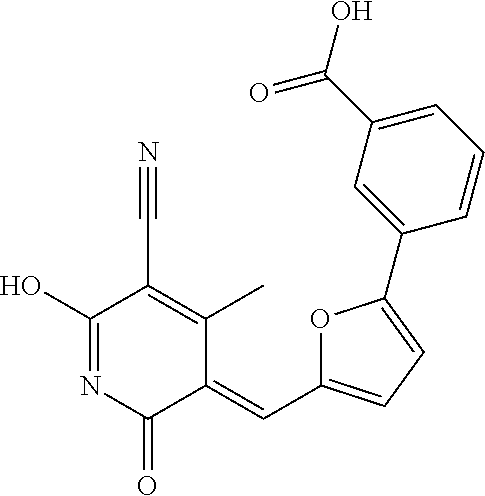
C1(O)=NC(=O)C(=CC2=CC=C(C3=CC(C(O)=O)=CC=C3)O2)C(C)=C1C#N
